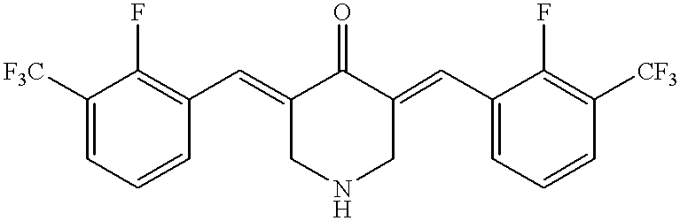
C1([F3C])=CC=CC(C=C2CNCC(=CC3=CC=CC([CF3])=C3F)C2=O)=C1F
